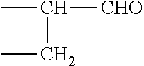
C(CC)(C)[CHO]
